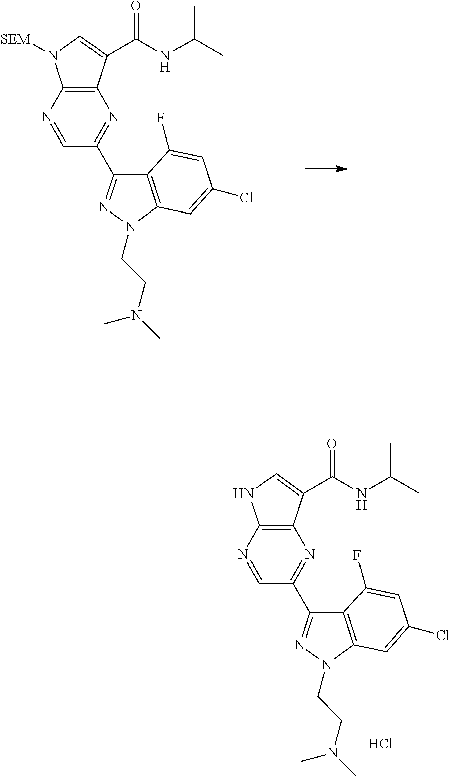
C12=C(N=CC(C3=NN(CCN(C)C)C4=C3C(F)=CC(Cl)=C4)=N1)NC=C2C(NC(C)C)=O.Cl.C12=C(N=CC(C3=NN(CCN(C)C)C4=C3C(F)=CC(Cl)=C4)=N1)N([SEM])C=C2C(NC(C)C)=O
